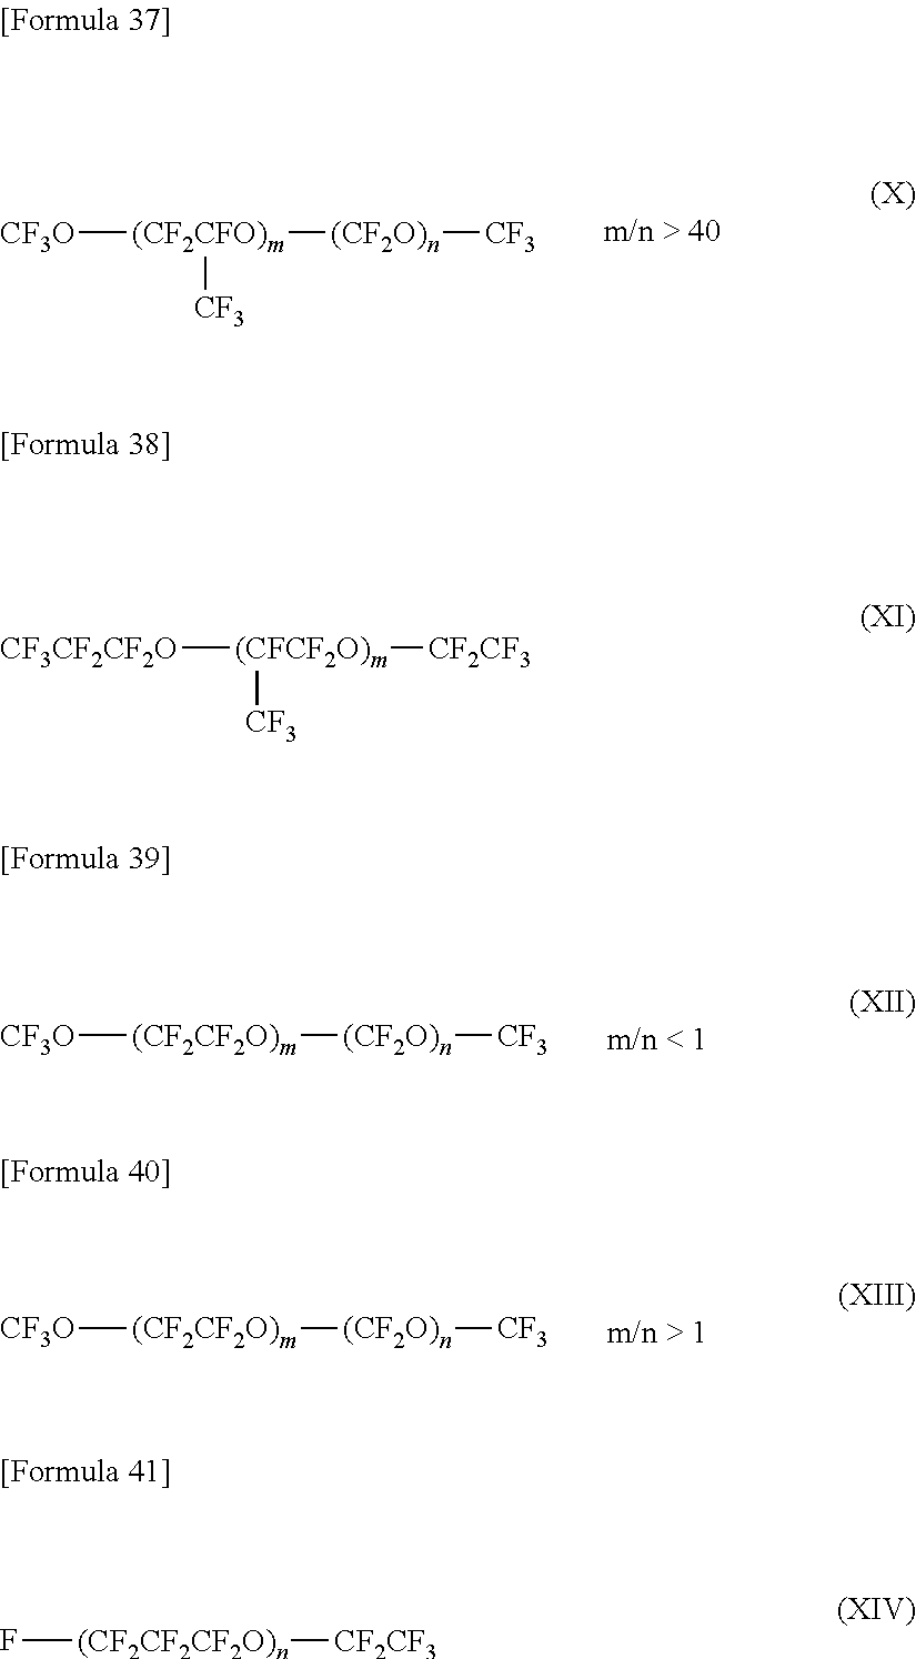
[CF3O][(CF2CFO)m]([(CF2O)n][CF3])[CF3].[CF3O][(CF2CF2O)m][(CF2O)n][CF3].[CF3O][(CF2CF2O)m][(CF2O)n][CF3].[CF3CF2CF2O][(CFCF2O)m]([CF3])[CF2CF3].F[(CF2CF2CF2O)n][CF2CF3]
